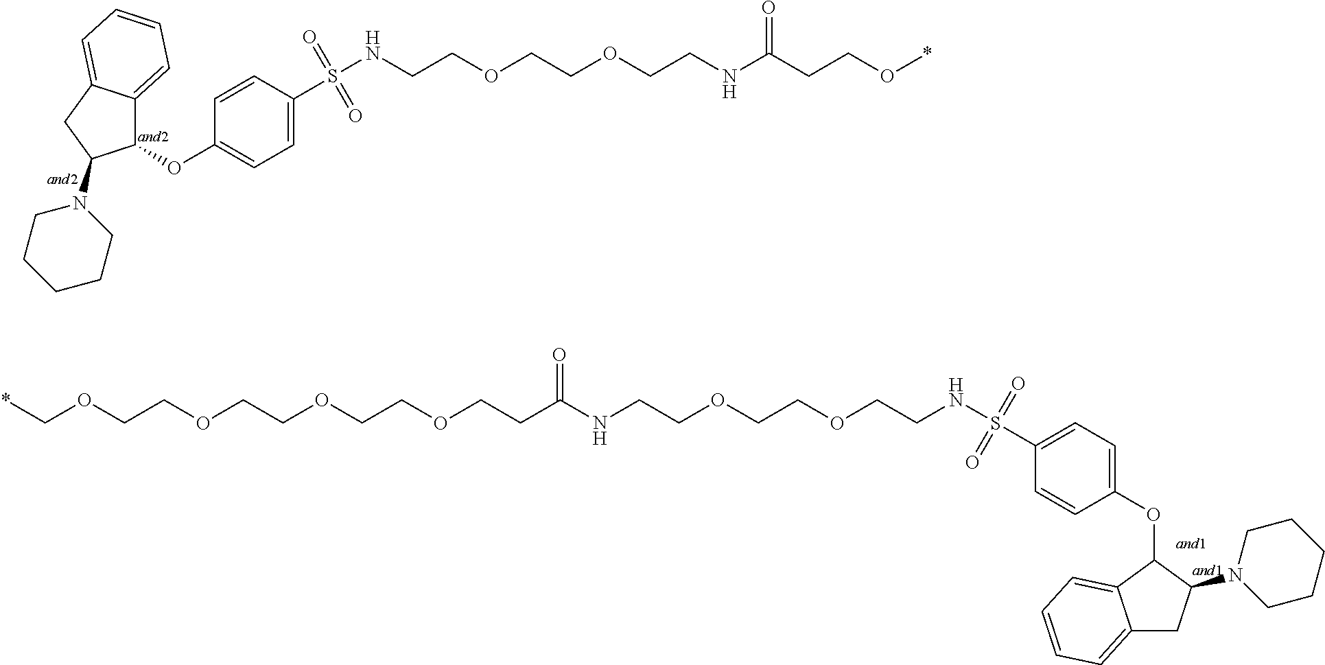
C(NS(C1=CC=C(OC2C3=CC=CC=C3CC2N2CCCCC2)C=C1)(=O)=O)COCCOCCNC(CCO*)=O.C1=CC(OC2C3=CC=CC=C3CC2N2CCCCC2)=CC=C1S(=O)(=O)NCCOCCOCCNC(CCOCCOCCOCCOC*)=O
